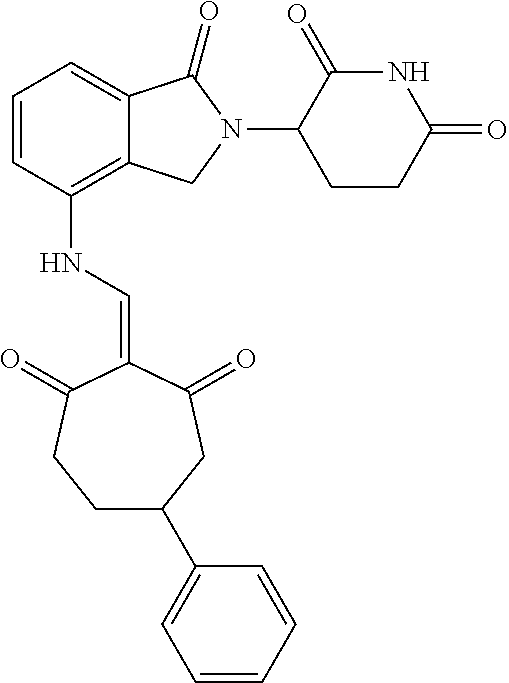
C12=C(NC=C3C(=O)CCC(C4=CC=CC=C4)CC3=O)C=CC=C1C(=O)N(C1C(=O)NC(=O)CC1)C2
